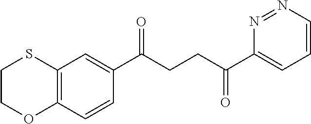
C1(C(CCC(C2=CC=CN=N2)=O)=O)=CC2=C(C=C1)OCCS2
